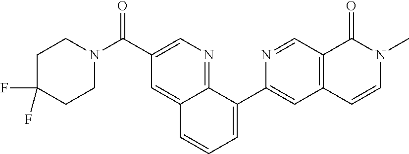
C1C(F)(F)CCN(C(C2=CN=C3C(=C2)C=CC=C3C2=CC3=C(C=N2)C(=O)N(C)C=C3)=O)C1
